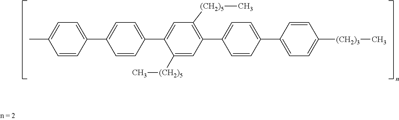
C1(C2=CC=C(C3=CC=C(C)C=C3)C=C2)=CC([(CH2)5]C)=C(C2=CC=C(C3=CC=C([(CH2)3]C)C=C3)C=C2)C=C1[(CH2)5]C
